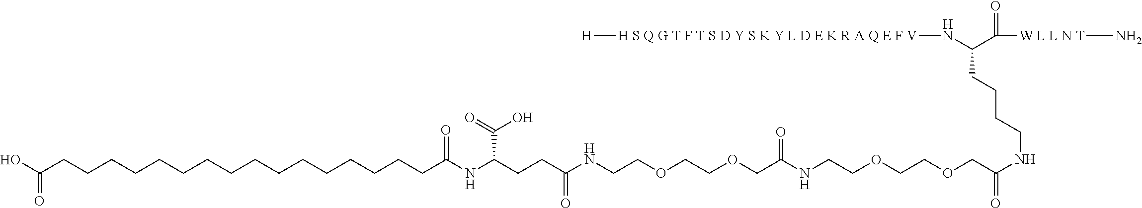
C(COCCOCCNC(CCC(NC(CCCCCCCCCCCCCCCCC(O)=O)=O)C(O)=O)=O)(=O)NCCOCCOCC(=O)NCCCCC(N[H S Q G T F T S D Y S K Y L D E K R A Q E F V][H])C(=O)[W L L N T]N
